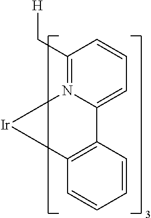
C1=CC(C[H])=N2C(=C1)C1=C([Ir]2)C=CC=C1
